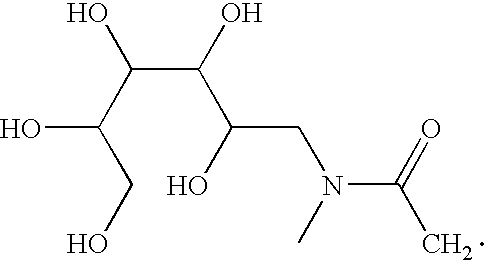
C(C(C(CO)O)O)(C(O)CN(C)C(=O)C)O
